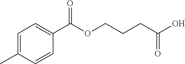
C1=C(C)C=CC(C(OCCCC(O)=O)=O)=C1
